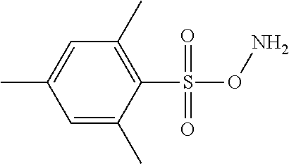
C1=C(C)C(S(ON)(=O)=O)=C(C)C=C1C
